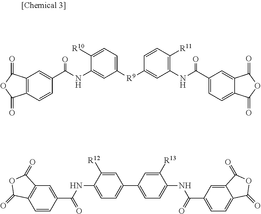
C1(NC(C2=CC=C3C(=C2)C(=O)OC3=O)=O)=C([R11])C=CC([R9]C2=CC=C([R10])C(NC(C3=CC4=C(C=C3)C(=O)OC4=O)=O)=C2)=C1.C1=C([R12])C(NC(C2=CC3=C(C=C2)C(=O)OC3=O)=O)=CC=C1C1=CC=C(NC(C2=CC=C3C(=C2)C(=O)OC3=O)=O)C([R13])=C1
